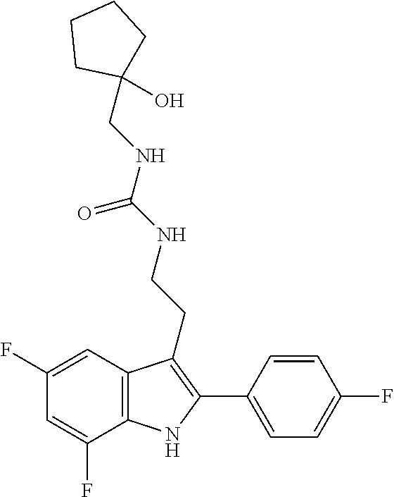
C1=C(F)C2=C(C=C1F)C(CCNC(NCC1(O)CCCC1)=O)=C(C1=CC=C(F)C=C1)N2
